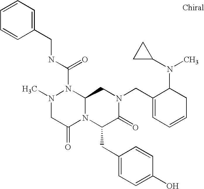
N(C(N1N(C)CC(=O)N2C1CN(CC1=CC=CCC1N(C1CC1)C)C(=O)C2CC1=CC=C(O)C=C1)=O)CC1=CC=CC=C1
